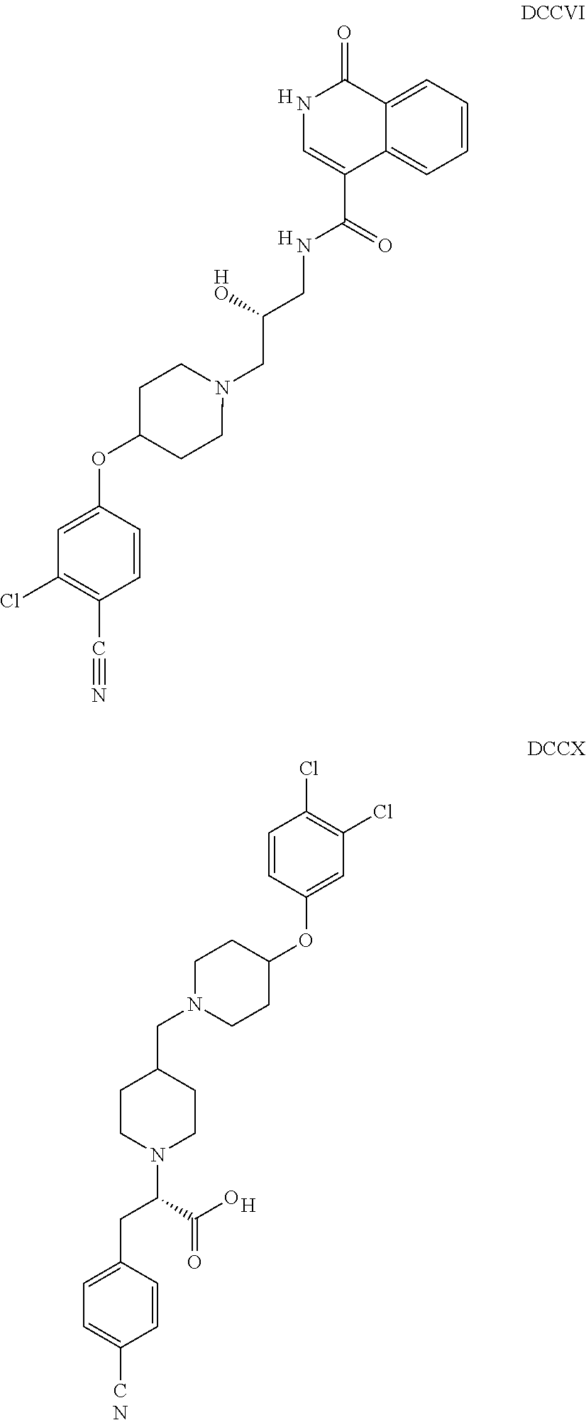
C12=CC=CC=C1C(C(NCC([HO])CN1CCC(OC3=CC(Cl)=C(C#N)C=C3)CC1)=O)=CNC2=O.[H].[H].C1=CC(OC2CCN(CC3CCN(C(C(=O)O)CC4=CC=C(C)C=C4)CC3)CC2)=CC(Cl)=C1Cl.[H].N
